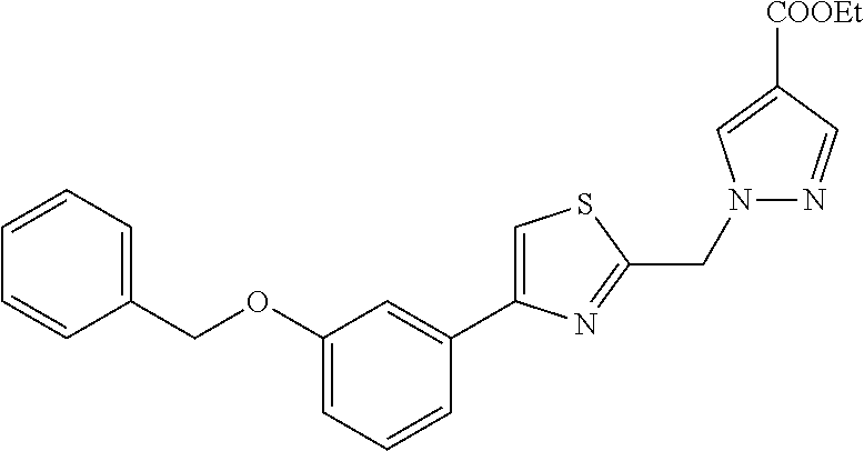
C1(OCC2=CC=CC=C2)=CC=CC(C2=CSC(CN3N=CC([COOEt])=C3)=N2)=C1
